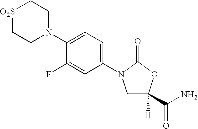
C1(N2CC([H])(C(N)=O)OC2=O)=CC=C(N2CC[O2S]CC2)C(F)=C1
